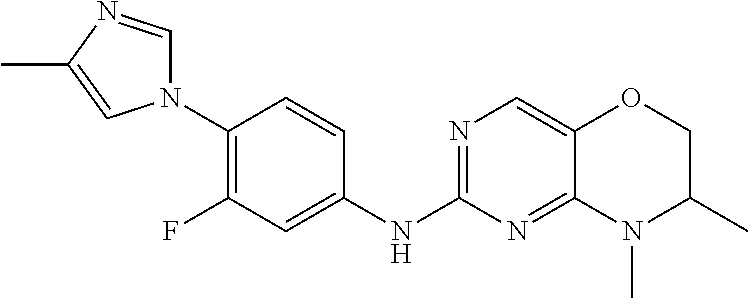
N1(C2=C(F)C=C(NC3=NC=C4C(=N3)N(C)C(C)CO4)C=C2)C=NC(C)=C1
